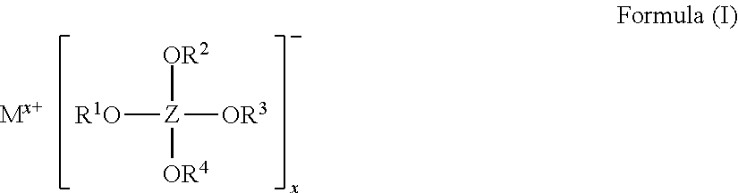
[R1O][Z]([OR3])([OR2])[OR4].[Mx+]
